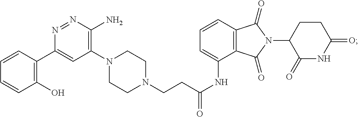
C(NC1=CC=CC2=C1C(=O)N(C1CCC(=O)NC1=O)C2=O)(=O)CCN1CCN(C2=C(N)N=NC(C3=C(O)C=CC=C3)=C2)CC1
